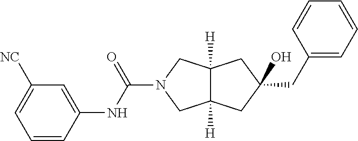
C(N1CC2([H])C([H])(C1)CC(O)(CC1=CC=CC=C1)C2)(NC1=CC([NC])=CC=C1)=O
